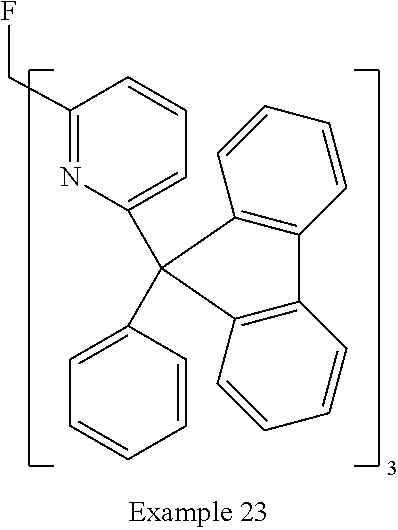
C1(CF)=NC(C2(C3=CC=CC=C3)C3=C(C4=C2C=CC=C4)C=CC=C3)=CC=C1
